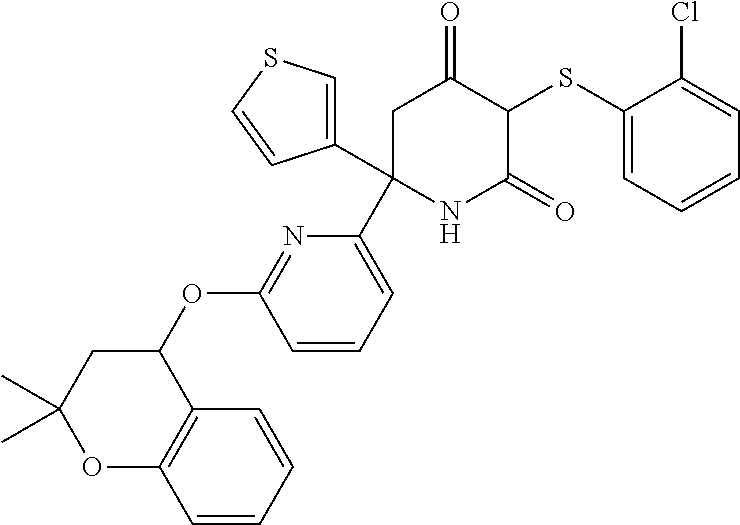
C1(SC2C(=O)CC(C3=CC=CC(OC4CC(C)(C)OC5=C4C=CC=C5)=N3)(C3=CSC=C3)NC2=O)=CC=CC=C1Cl
